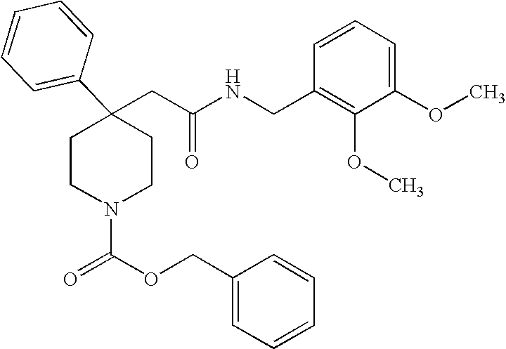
C(C1(C2=CC=CC=C2)CCN(C(OCC2=CC=CC=C2)=O)CC1)C(NCC1=C(OC)C(OC)=CC=C1)=O
